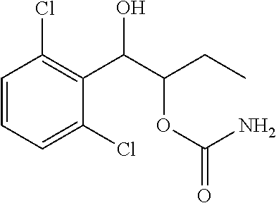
C1=CC(Cl)=C(C(C(CC)OC(=O)N)O)C(Cl)=C1
